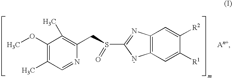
C1(OC)=C(C)C=NC(CS(C2=NC3=C(N2)C=C([R1])C([R2])=C3)=O)=C1C
